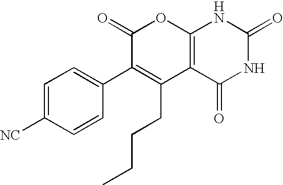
C12=C(C(=O)NC(=O)N1)C(CCCC)=C(C1=CC=C([NC])C=C1)C(=O)O2
